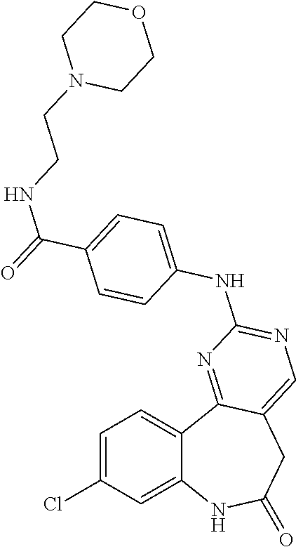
C1=C(Cl)C=C2C(=C1)C1=NC(NC3=CC=C(C(=O)NCCN4CCOCC4)C=C3)=NC=C1CC(=O)N2
